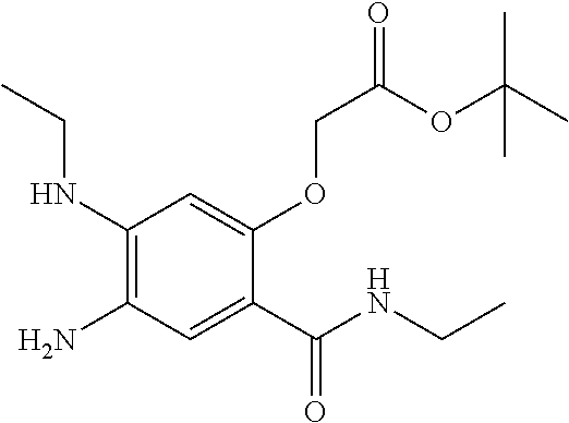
CCNC1=C(N)C=C(C(NCC)=O)C(OCC(=O)OC(C)(C)C)=C1
